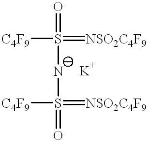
S(=O)(NS(=[NSO2C4F9])(=O)[C4F9])(=[NSO2C4F9])[C4F9]
